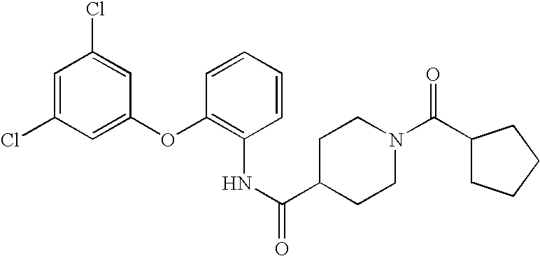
C1=C(Cl)C=C(OC2=C(NC(=O)C3CCN(C(C4CCCC4)=O)CC3)C=CC=C2)C=C1Cl
